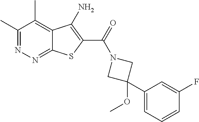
C1(C)=NN=C2C(=C1C)C(N)=C(C(=O)N1CC(C3=CC=CC(F)=C3)(OC)C1)S2
